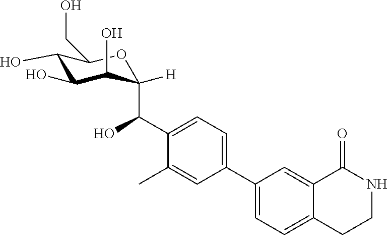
C1(O)C(O)C(O)C(C(C2=CC=C(C3=CC=C4C(=C3)C(=O)NCC4)C=C2C)O)([H])OC1CO
